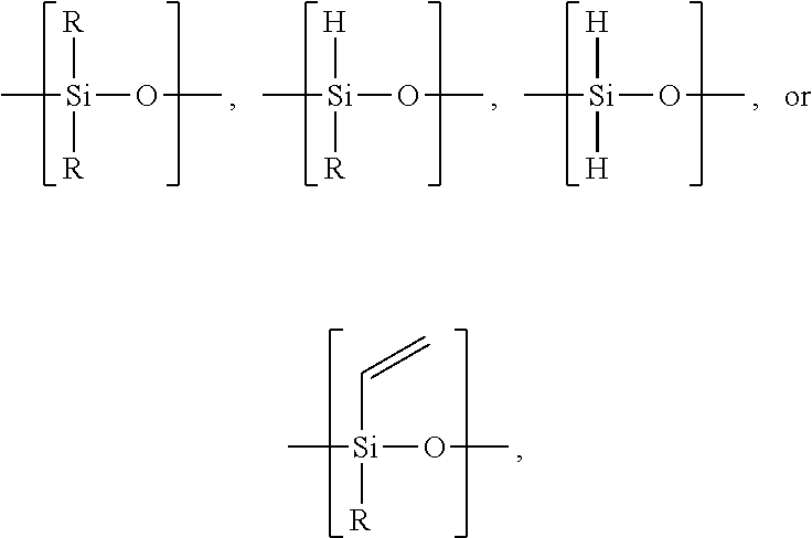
C[Si](OC)([R])[R].C[Si](OC)([H])[R].C[Si](OC)([H])[H].C[Si](OC)(C=C)[R]
